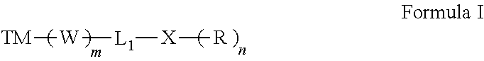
[TM][W][L1][X][R]
